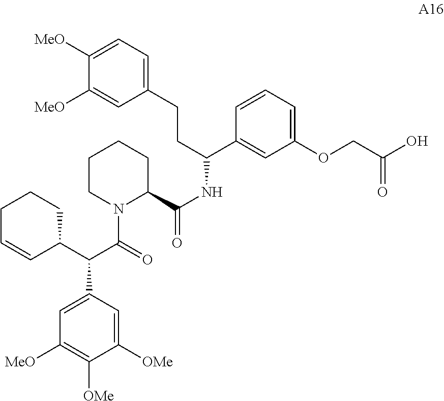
C1CN(C(=O)C(C2=CC([MeO])=C([OMe])C([OMe])=C2)C2C=CCCC2)C(C(=O)NC(C2=CC(OCC(O)=O)=CC=C2)CCC2=CC=C([MeO])C([MeO])=C2)CC1
